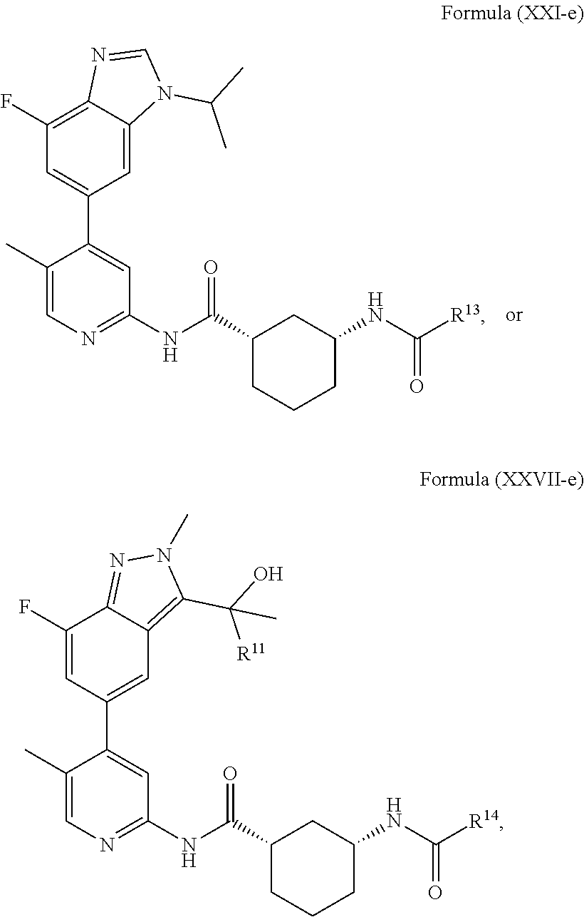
C1=C2C(=C(F)C=C1C1=CC(NC(C3CC(NC([R13])=O)CCC3)=O)=NC=C1C)N=CN2C(C)C.C1=C(C2=CC(NC(C3CC(NC([R14])=O)CCC3)=O)=NC=C2C)C=C(F)C2=NN(C)C(C(O)([R11])C)=C12
